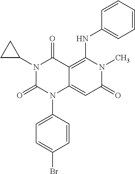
N1(C2CC2)C(=O)N(C2=CC=C(Br)C=C2)C2=CC(=O)N(C)C(NC3=CC=CC=C3)=C2C1=O
